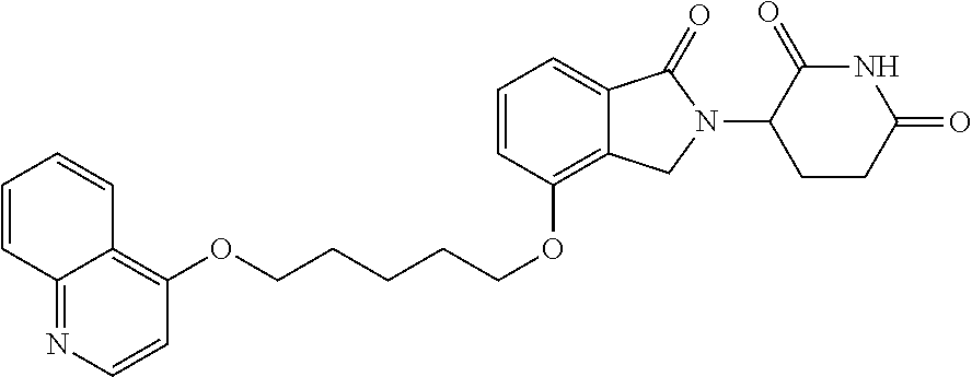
C1=CC(OCCCCCOC2=C3C(=NC=C2)C=CC=C3)=C2C(=C1)C(=O)N(C1C(=O)NC(=O)CC1)C2
